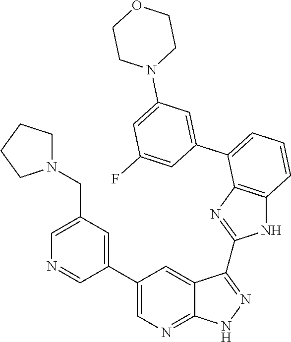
C1=C(CN2CCCC2)C=C(C2=CN=C3C(=C2)C(C2=NC4=C(N2)C=CC=C4C2=CC(N4CCOCC4)=CC(F)=C2)=NN3)C=N1
